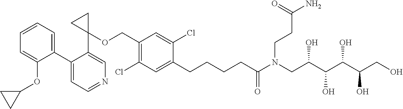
C1(C2=CC=CC=C2OC2CC2)=CC=NC=C1C1(OCC2=C(Cl)C=C(CCCCC(N(CC(C(C(C(CO)O)O)O)O)CCC(N)=O)=O)C(Cl)=C2)CC1
